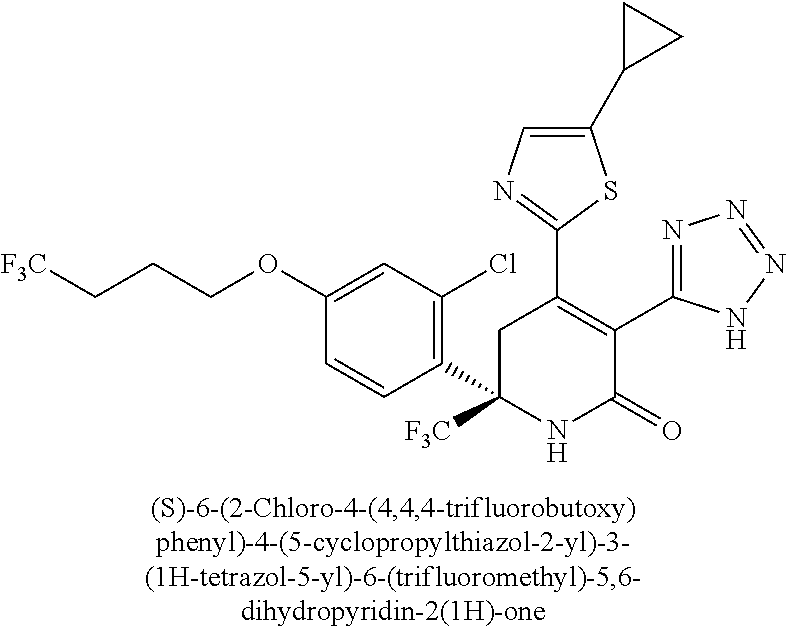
C1(C2=C(C3=NN=NN3)C(=O)NC(C3=C(Cl)C=C(OCCC[F3C])C=C3)([F3C])C2)=NC=C(C2CC2)S1
